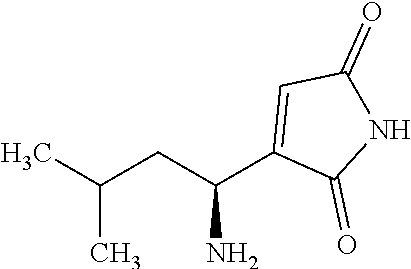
C(C(N)C1=CC(=O)NC1=O)C(C)C
